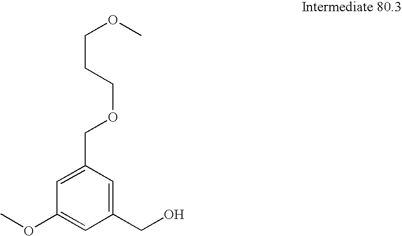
C1(CO)=CC(COCCCOC)=CC(OC)=C1
